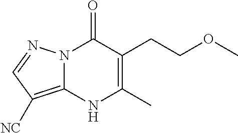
N12C(=C([NC])C=N1)NC(C)=C(CCOC)C2=O
